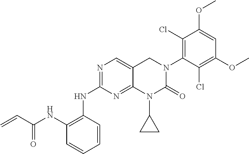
C1(NC2=C(NC(C=C)=O)C=CC=C2)=NC=C2C(=N1)N(C1CC1)C(=O)N(C1=C(Cl)C(OC)=CC(OC)=C1Cl)C2
